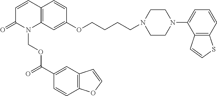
C12=C(C=C(OCCCCN3CCN(C4=CC=CC5=C4C=CS5)CC3)C=C1)N(COC(=O)C1=CC3=C(C=C1)OC=C3)C(=O)C=C2
